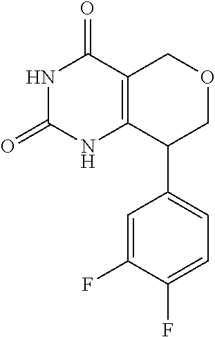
C1=C(F)C(F)=CC=C1C1COCC2=C1NC(=O)NC2=O
